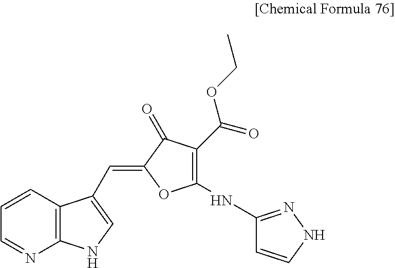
C1=NC2=C(C=C1)C(C=C1OC(NC3=NNC=C3)=C(C(=O)OCC)C1=O)=CN2
